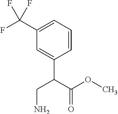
C1=CC=C(C(F)(F)F)C=C1C(C(OC)=O)CN
